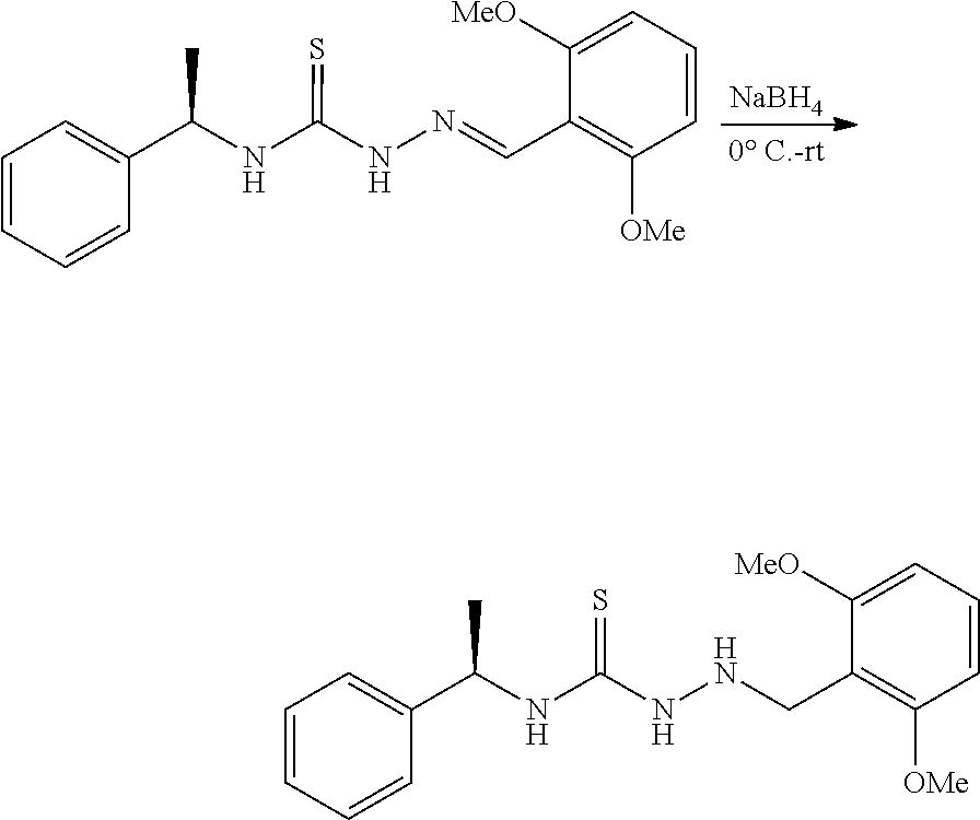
[NaBH4].C1([MeO])=CC=CC([OMe])=C1C=NNC(NC(C1=CC=CC=C1)C)=S.C1([MeO])=CC=CC([OMe])=C1CNNC(NC(C1=CC=CC=C1)C)=S
